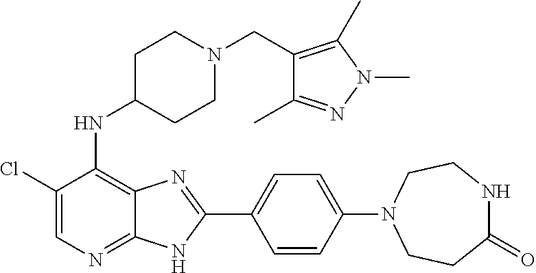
C1(Cl)=CN=C2C(=C1NC1CCN(CC3=C(C)N(C)N=C3C)CC1)N=C(C1=CC=C(N3CCC(=O)NCC3)C=C1)N2
